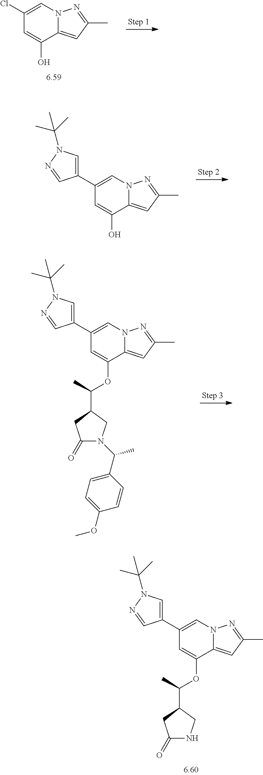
C1(Cl)=CN2C(=CC(C)=N2)C(O)=C1.C1(C2=CN(C(C)(C)C)N=C2)=CN2C(=CC(C)=N2)C(O)=C1.C1(C2=CN(C(C)(C)C)N=C2)=CN2C(=CC(C)=N2)C(OC(C)C2CC(=O)N(C(C)C3=CC=C(OC)C=C3)C2)=C1.C1(C2=CN(C(C)(C)C)N=C2)=CN2C(=CC(C)=N2)C(OC(C)C2CC(=O)NC2)=C1
